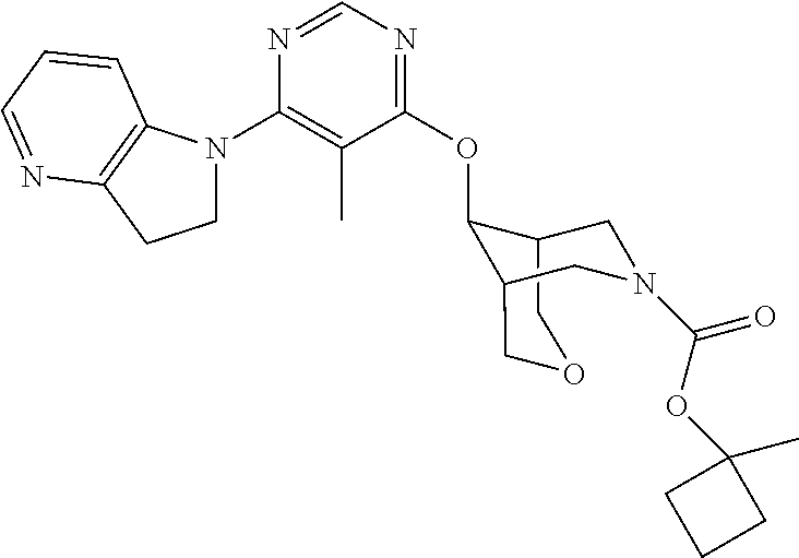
C1(OC2C3CN(C(OC4(C)CCC4)=O)CC2COC3)=NC=NC(N2CCC3=C2C=CC=N3)=C1C
